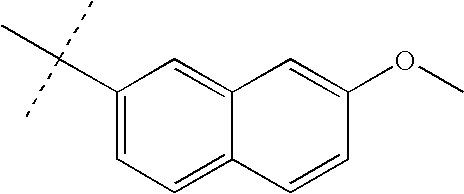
C1(C(C)(C)C)=CC=C2C(=C1)C=C(OC)C=C2
